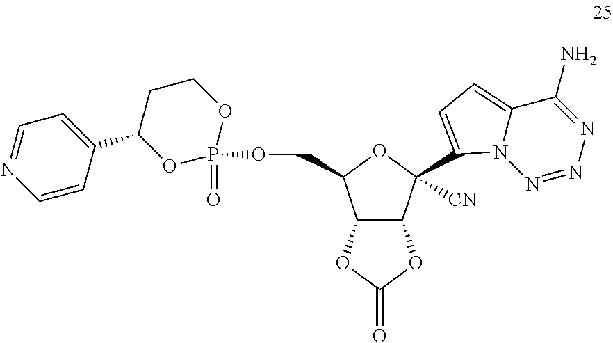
C12C(C([CN])(C3=CC=C4C(N)=NN=NN43)OC1COP1(=O)OC(C3=CC=NC=C3)CCO1)OC(=O)O2
